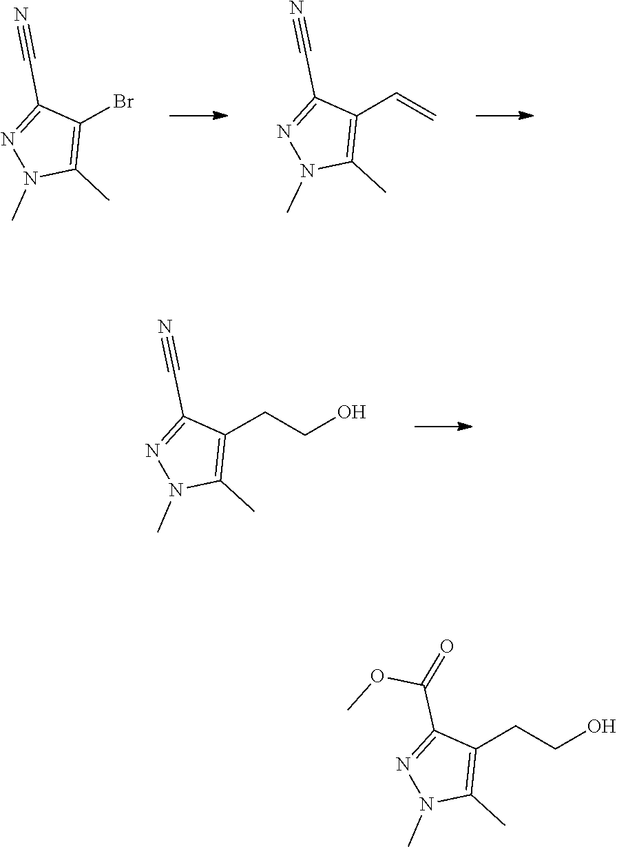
N1(C)C(C)=C(Br)C(C#N)=N1.C1(C#N)=NN(C)C(C)=C1C=C.N1(C)C(C)=C(CCO)C(C#N)=N1.COC(C1=NN(C)C(C)=C1CCO)=O
